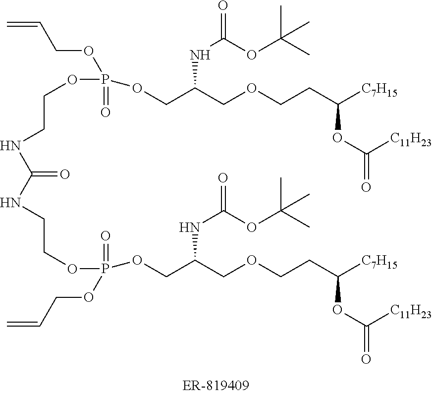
C(C(COCCC([C7H15])OC([C11H23])=O)NC(OC(C)(C)C)=O)OP(OCC=C)(OCCNC(NCCOP(OCC(COCCC([C7H15])OC([C11H23])=O)NC(OC(C)(C)C)=O)(OCC=C)=O)=O)=O
